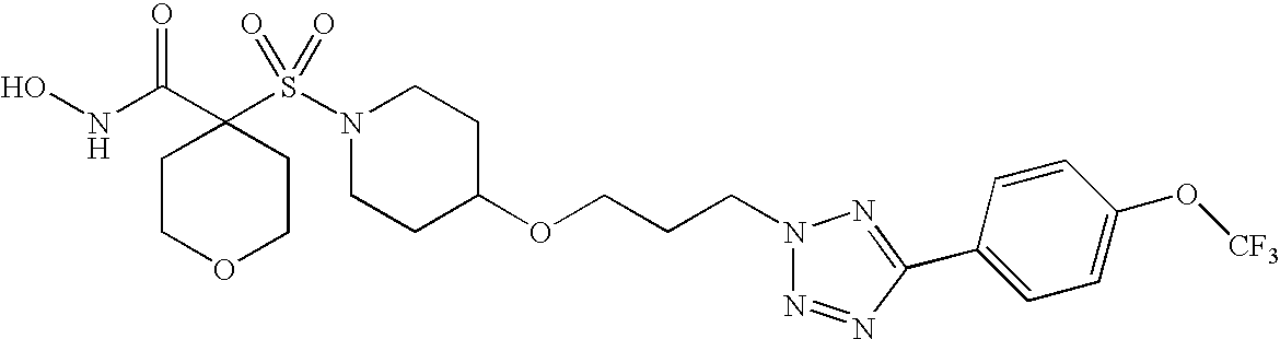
ONC(C1(S(N2CCC(OCCCN3N=NC(C4=CC=C(O[CF3])C=C4)=N3)CC2)(=O)=O)CCOCC1)=O
